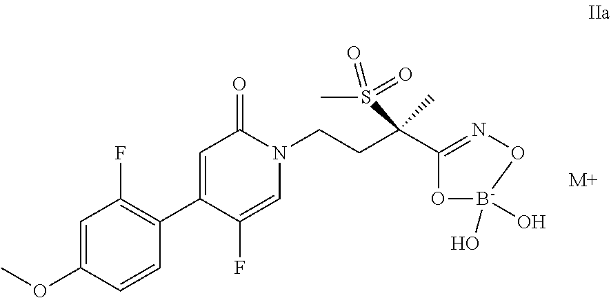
C1=C(OC)C=CC(C2=CC(=O)N(CCC(C3=NO[B-](O)(O)O3)(S(C)(=O)=O)C)C=C2F)=C1F.[M+]
